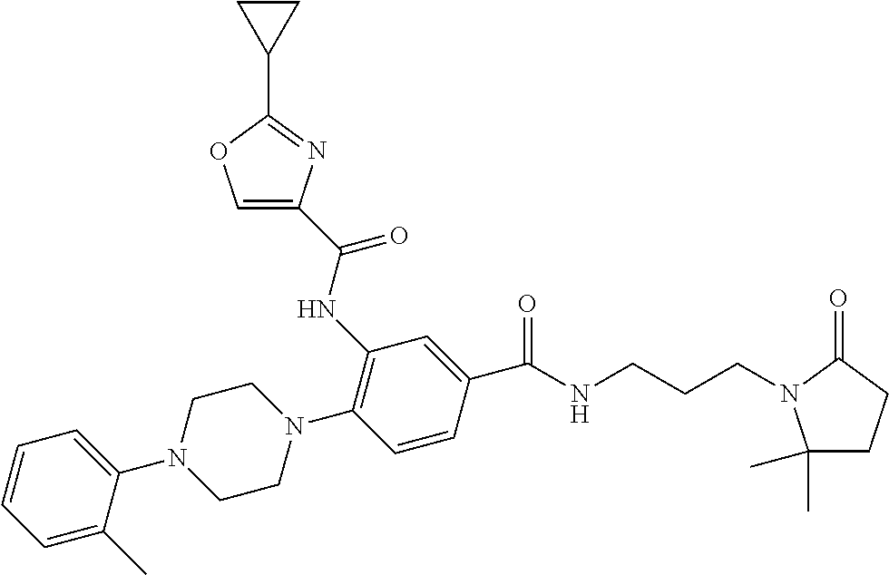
C1(NC(=O)C2=COC(C3CC3)=N2)=C(N2CCN(C3=CC=CC=C3C)CC2)C=CC(C(NCCCN2C(C)(C)CCC2=O)=O)=C1
